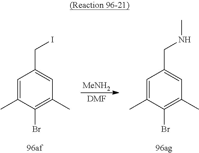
C1=C(C)C(Br)=C(C)C=C1CI.[MeNH2].[DMF].C1=C(C)C(Br)=C(C)C=C1CNC
